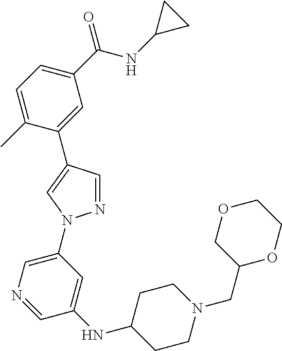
C1(C(NC2CC2)=O)=CC=C(C)C(C2=CN(C3=CN=CC(NC4CCN(CC5OCCOC5)CC4)=C3)N=C2)=C1
